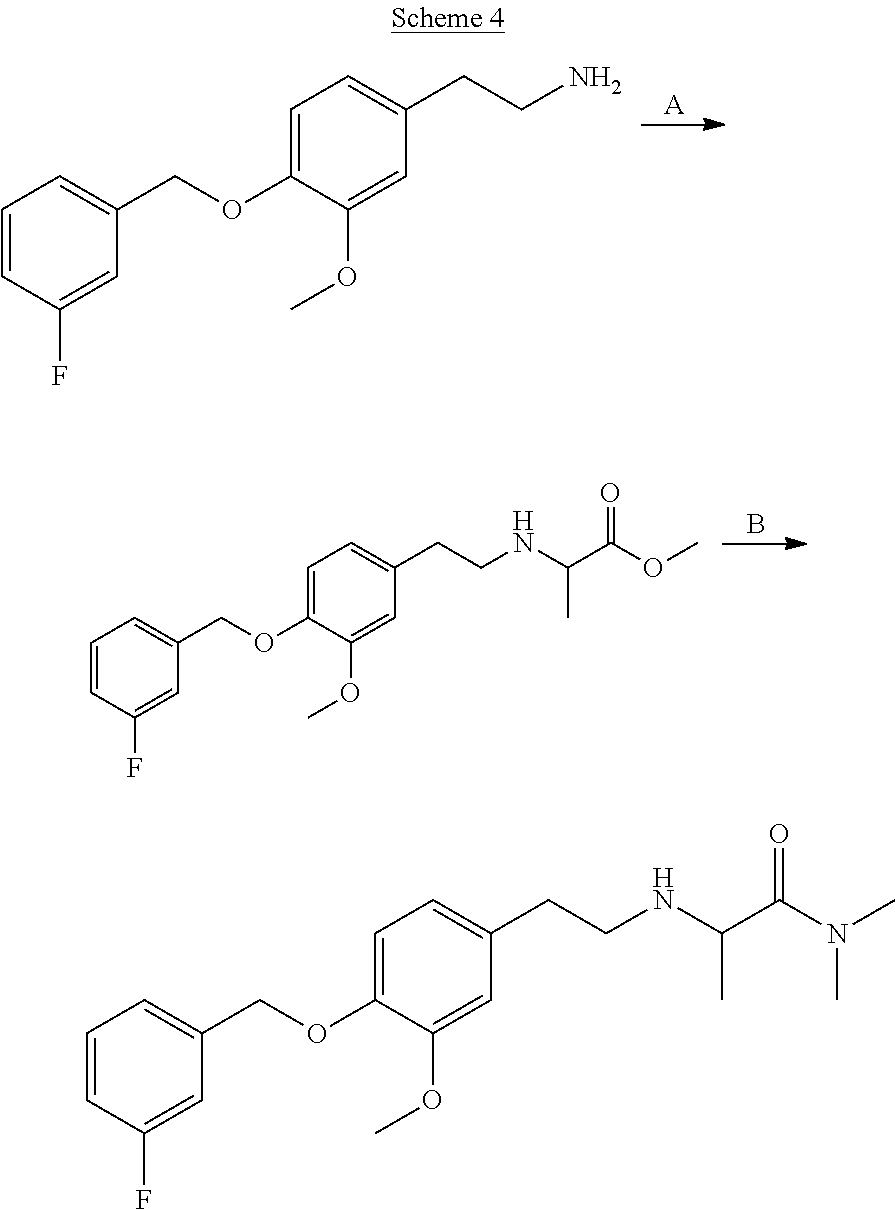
[A].C1=C(OCC2=CC=CC(F)=C2)C(OC)=CC(CCN)=C1.B.C1=C(OCC2=CC=CC(F)=C2)C(OC)=CC(CCNC(C(OC)=O)C)=C1.C1=C(OCC2=CC=CC(F)=C2)C(OC)=CC(CCNC(C(N(C)C)=O)C)=C1
